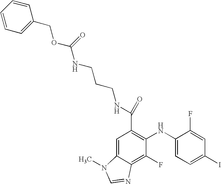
C(C1=C(NC2=CC=C(I)C=C2F)C(F)=C2C(=C1)N(C)C=N2)(NCCCNC(OCC1=CC=CC=C1)=O)=O
